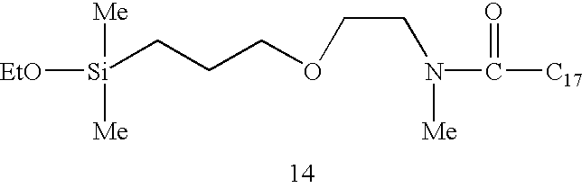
[EtO][Si](CCCOCCN(C(=O)[C17])[Me])([Me])[Me]
